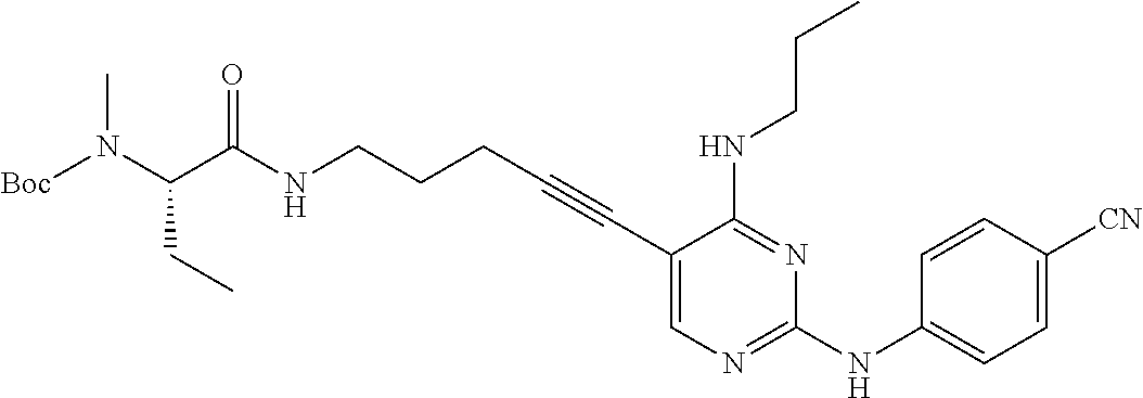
N(CCCC#CC1=CN=C(NC2=CC=C([CN])C=C2)N=C1NCCC)C(C(N([Boc])C)CC)=O
